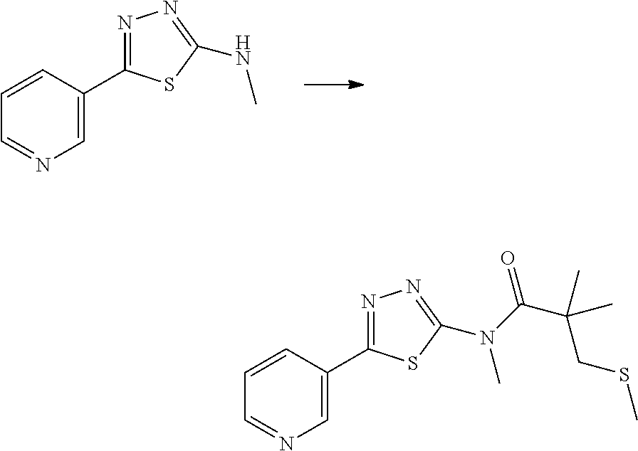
C1=CC(C2=NN=C(NC)S2)=CN=C1.C1=CC(C2=NN=C(N(C)C(=O)C(CSC)(C)C)S2)=CN=C1
